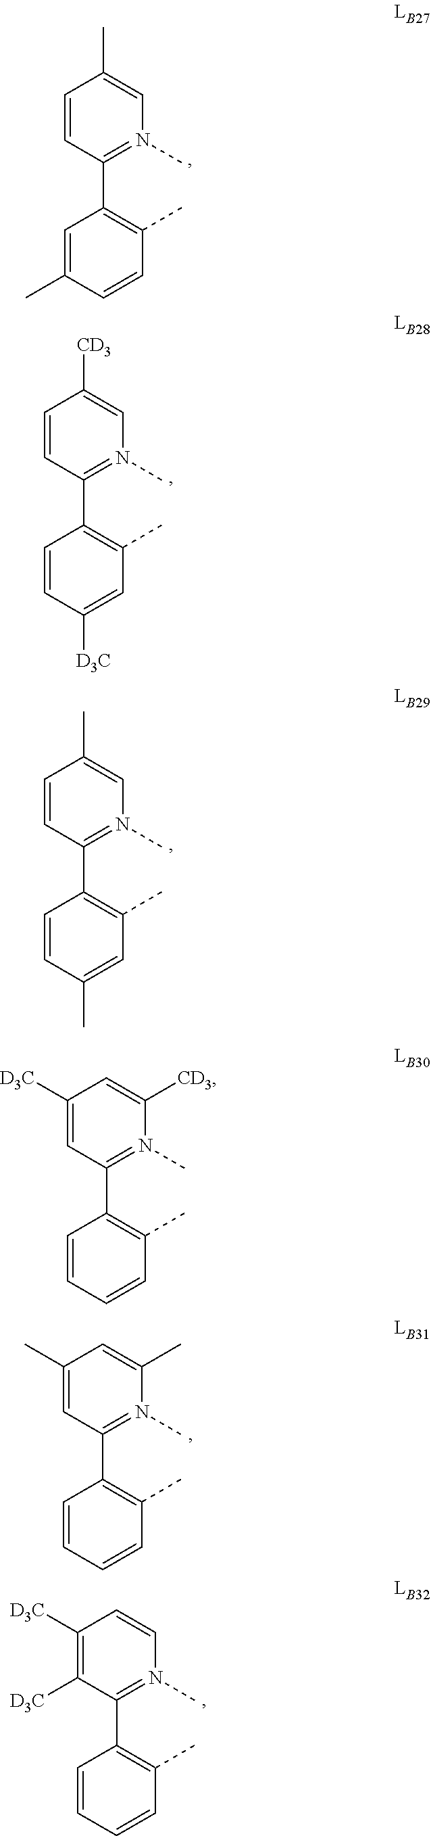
C1=CC(C2=C(C)C=CC(C)=C2)=N(C)C=C1C.C1([D3C])=CC(C2=C(C)C=CC=C2)=N(C)C([CD3])=C1.C1(C)=CC(C2=C(C)C=CC=C2)=N(C)C(C)=C1.C1([D3C])=C([D3C])C(C2=C(C)C=CC=C2)=N(C)C=C1.C1=CC(C2=C(C)C=C([D3C])C=C2)=N(C)C=C1[CD3].C1=CC(C2=C(C)C=C(C)C=C2)=N(C)C=C1C
